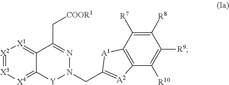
C12=C(C([R10])=C([R9])C([R8])=C1[R7])[A2]=C(CN1N=C(C[COOR1])C3=[X1][X2]=[X3][X4]=C3[Y]1)[A1]2
